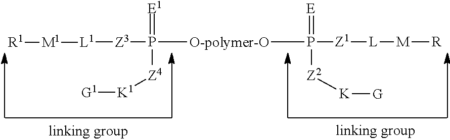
[O-polymer-O](P([Z1][L][M][R])(=[E])[Z2][K][G])P(=[E1])([Z3][L1][M1][R1])[Z4][K1][G1]
